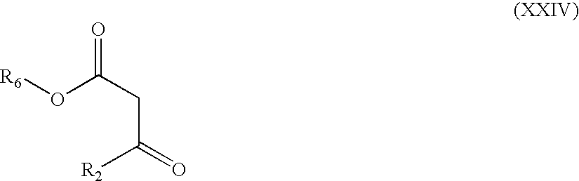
[R6]OC(CC([R2])=O)=O
